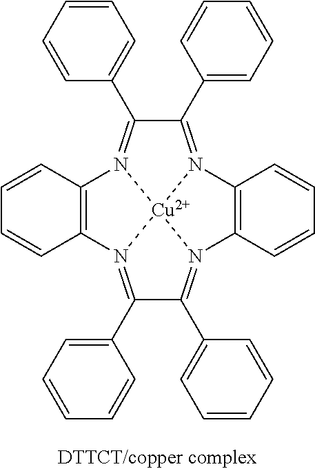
C1(C2=CC=CC=C2)=N2C3=C(N4=C(C5=CC=CC=C5)C(C5=CC=CC=C5)=N5C6=C(C=CC=C6)N(=C1C1=CC=CC=C1)[Cu]245)C=CC=C3
